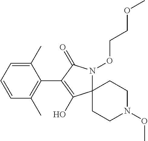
C12(N(OCCOC)C(=O)C(C3=C(C)C=CC=C3C)=C1O)CCN(OC)CC2
